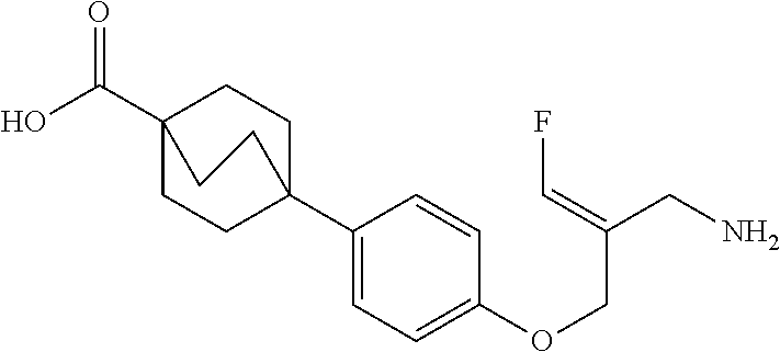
C1(C23CCC(C(O)=O)(CC2)CC3)=CC=C(OCC(CN)=CF)C=C1
